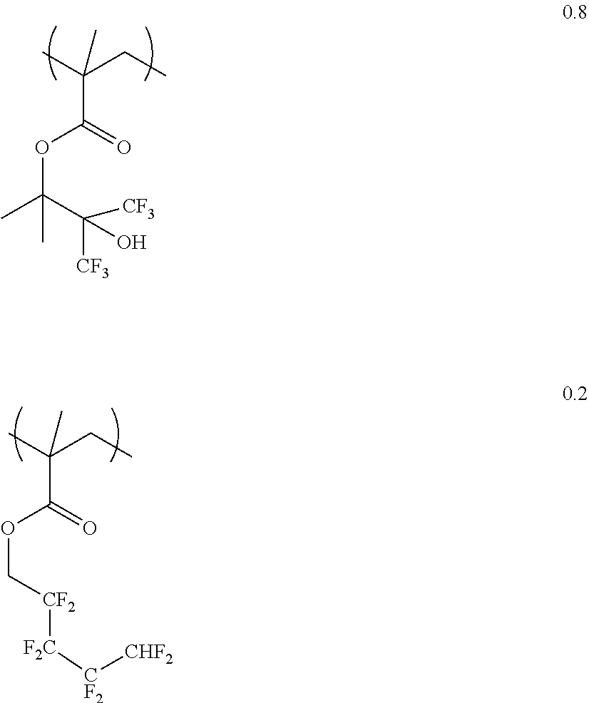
C(CC)(C)(C)C(=O)OC(C)(C(O)([CF3])[CF3])C.C(CC)(C)(C)C(=O)OC[CF2][F2C][CF2][CHF2]
